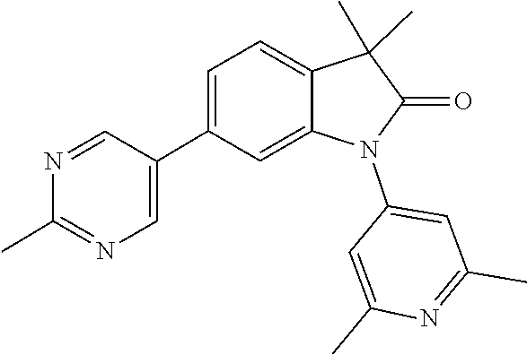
N1=CC(C2=CC=C3C(C)(C)C(=O)N(C4=CC(C)=NC(C)=C4)C3=C2)=CN=C1C
